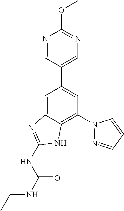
C1=C2C(=C(N3N=CC=C3)C=C1C1=CN=C(OC)N=C1)NC(NC(NCC)=O)=N2
